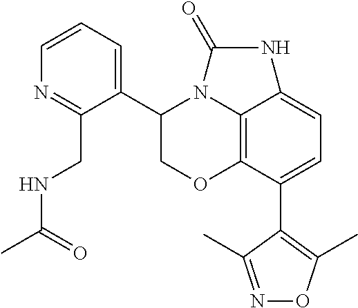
C12=C3C(C4=C(C)ON=C4C)=CC=C1NC(=O)N2C(C1=CC=CN=C1CNC(C)=O)CO3
